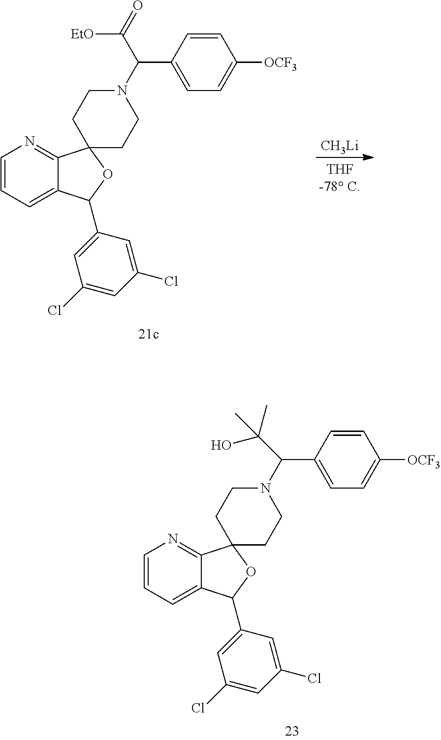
C1=CC=C2C(=N1)C1(OC2C2=CC(Cl)=CC(Cl)=C2)CCN(C(C2=CC=C([OCF3])C=C2)C(C)(O)C)CC1.[CH3Li].C1=CC=C2C(=N1)C1(OC2C2=CC(Cl)=CC(Cl)=C2)CCN(C(C2=CC=C([OCF3])C=C2)C(=O)[EtO])CC1
